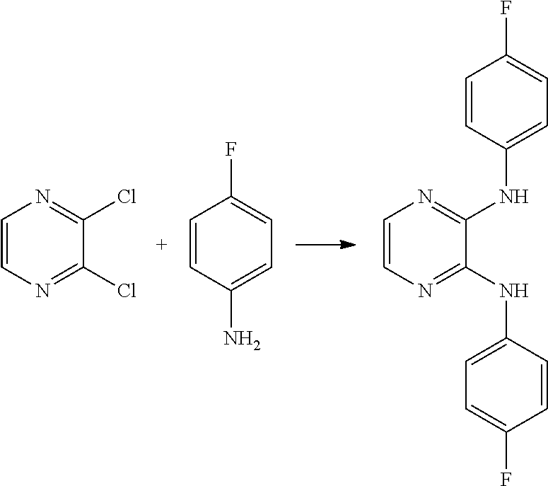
C1=CN=C(Cl)C(Cl)=N1.C1=CC(N)=CC=C1F.C1=CN=C(NC2=CC=C(F)C=C2)C(NC2=CC=C(F)C=C2)=N1
